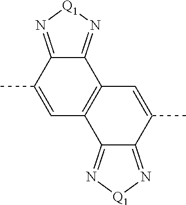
C12=N[Q1]N=C1C(C)=CC1=C2C=C(C)C2=N[Q1]N=C12
